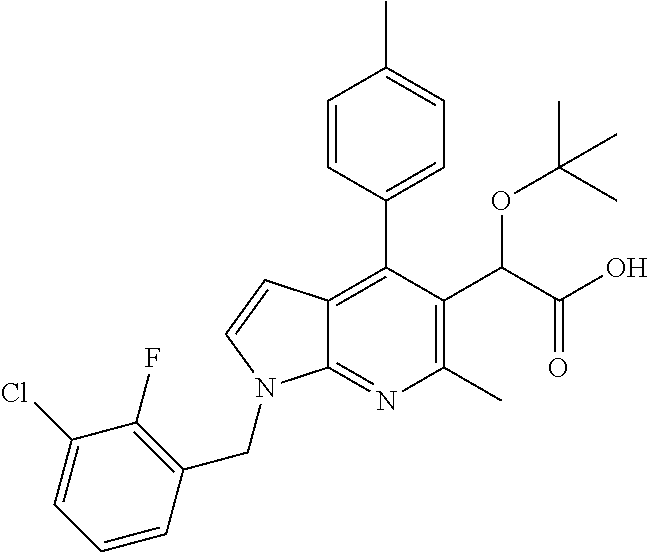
C12=C(C3=CC=C(C)C=C3)C(C(C(O)=O)OC(C)(C)C)=C(C)N=C1N(CC1=C(F)C(Cl)=CC=C1)C=C2
